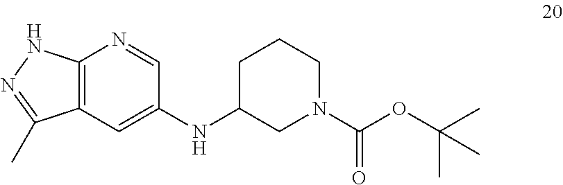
C12=C(C=C(NC3CCCN(C(OC(C)(C)C)=O)C3)C=N1)C(C)=NN2
